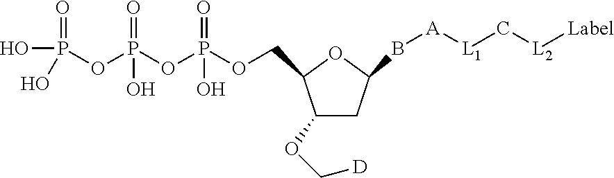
C1(OC[D])CC(B[A][L1]C[L2][Label])OC1COP(OP(OP(O)(=O)O)(=O)O)(=O)O
